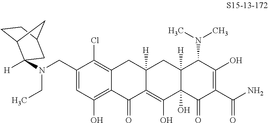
C1(CN(CC)C2([H])C3CCC(C2)C3)=CC(O)=C2C(=C1Cl)CC1([H])C(=C(O)C3(O)C([H])(C1)C(N(C)C)C(O)=C(C(N)=O)C3=O)C2=O
